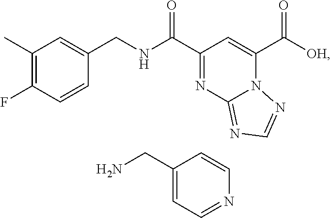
C1(C)=C(F)C=CC(CNC(C2=NC3=NC=NN3C(C([OH])=O)=C2)=O)=C1.C1(CN)=CC=NC=C1
